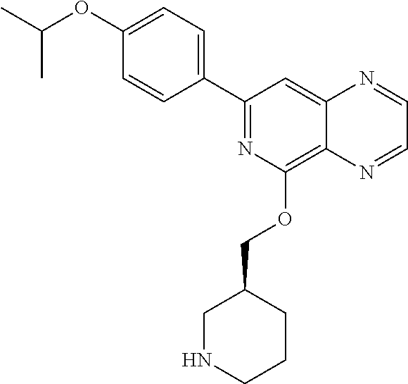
C1(C2=CC=C(OC(C)C)C=C2)=NC(OCC2CNCCC2)=C2C(=C1)N=CC=N2
